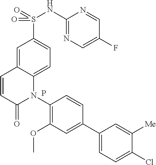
C12=CC(S(=O)(NC3=NC=C(F)C=N3)=O)=CC=C1N(C1=C(OC)C=C(C3=CC=C(Cl)C([Me])=C3)C=C1)C(=O)C=C2.P
